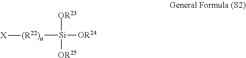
[Si]([OR24])([OR23])([OR25])[(R22)n][X]
